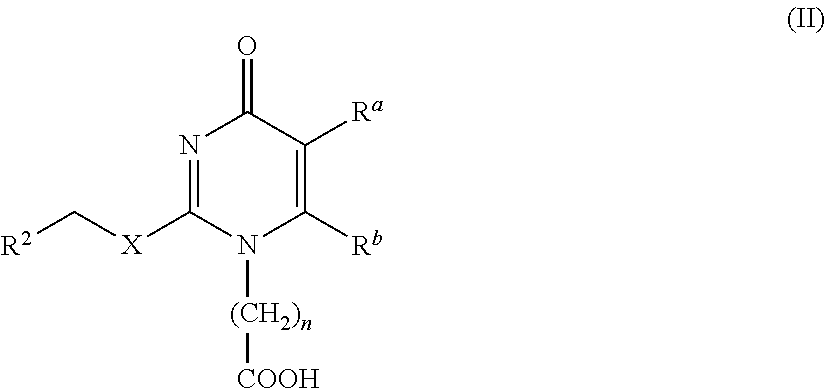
[R2]C[X]C1=NC(=O)C([Ra])=C([Rb])N1[(CH2)n][COOH]
